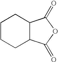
C1CCC2C(C1)C(=O)OC2=O
